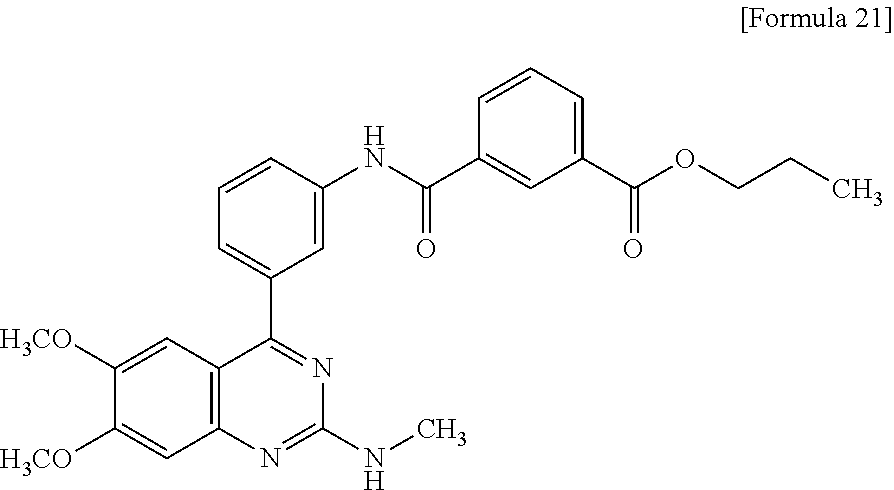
C1([H3CO])=CC2=C(C=C1[H3CO])N=C(NC)N=C2C1=CC=CC(NC(=O)C2=CC(C(=O)OCCC)=CC=C2)=C1
